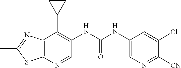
C12=C(N=CC(NC(NC3=CN=C([CN])C(Cl)=C3)=O)=C1C1CC1)SC(C)=N2
